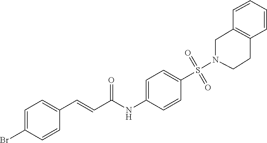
C1=C(Br)C=CC(C=CC(NC2=CC=C(S(=O)(=O)N3CCC4=C(C3)C=CC=C4)C=C2)=O)=C1
